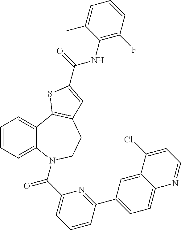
C1=CC=C2C(=C1)C1=C(CCN2C(C2=CC=CC(C3=CC=C4C(=C3)C(Cl)=CC=N4)=N2)=O)C=C(C(=O)NC2=C(F)C=CC=C2C)S1
